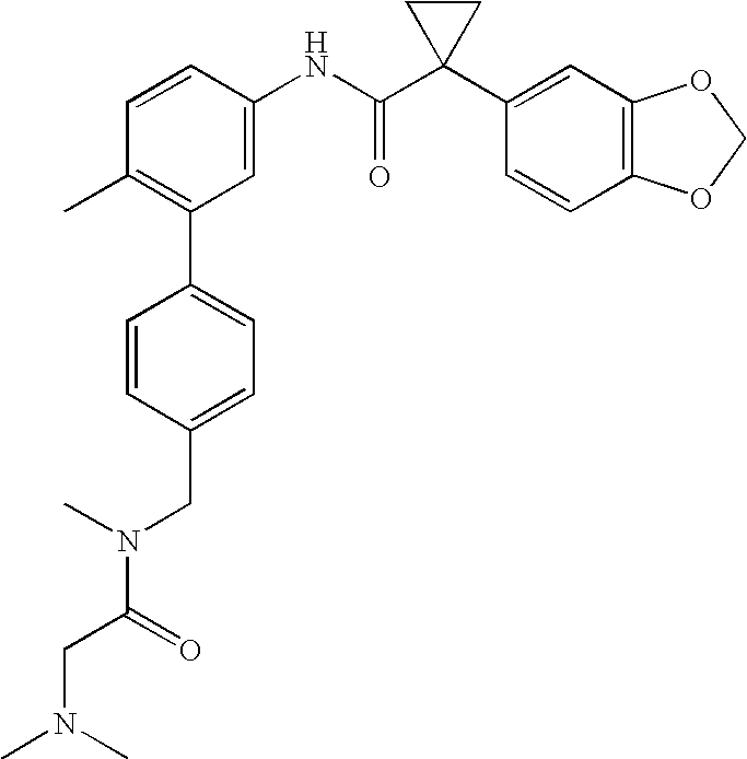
C1=CC(NC(C2(C3=CC4=C(C=C3)OCO4)CC2)=O)=CC(C2=CC=C(CN(C)C(=O)CN(C)C)C=C2)=C1C
